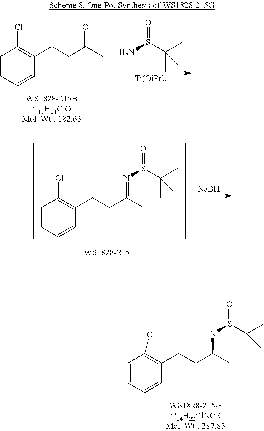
C1=CC=CC(CCC(C)=O)=C1Cl.NS(C(C)(C)C)=O.[Ti(OiPr)4].C1=CC=CC(CCC(C)=NS(C(C)(C)C)=O)=C1Cl.[NaBH4].C1=CC=CC(CCC(C)NS(C(C)(C)C)=O)=C1Cl
